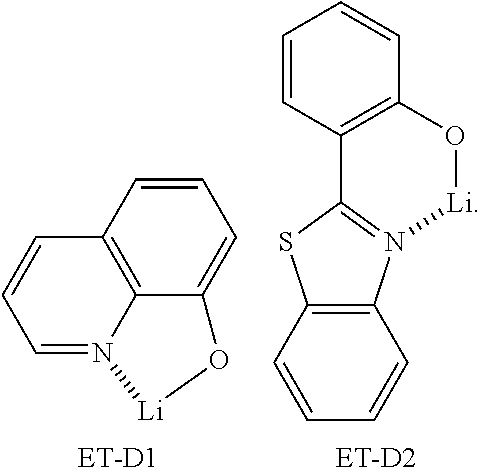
C12=C(C=CC=C1)N1=C(S2)C2=C(O[Li]1)C=CC=C2.C12=C3C(=CC=C1)O[Li]N3=CC=C2
